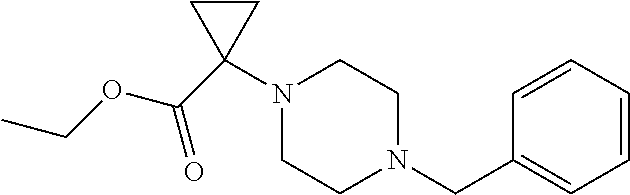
C(=O)(C1(N2CCN(CC3=CC=CC=C3)CC2)CC1)OCC
